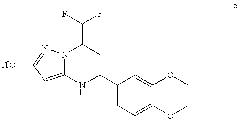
N12C(=CC([TfO])=N1)NC(C1=CC=C(OC)C(OC)=C1)CC2C(F)F
